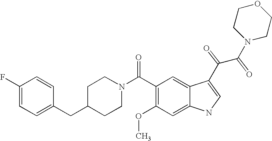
C1(F)=CC=C(CC2CCN(C(C3=C(OC)C=C4C(=C3)C(C(C(N3CCOCC3)=O)=O)=CN4)=O)CC2)C=C1
